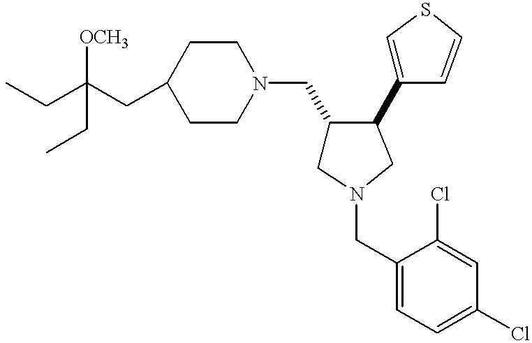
C1(CC(CC)([OCH3])CC)CCN(CC2CN(CC3=CC=C(Cl)C=C3Cl)CC2C2=CSC=C2)CC1
